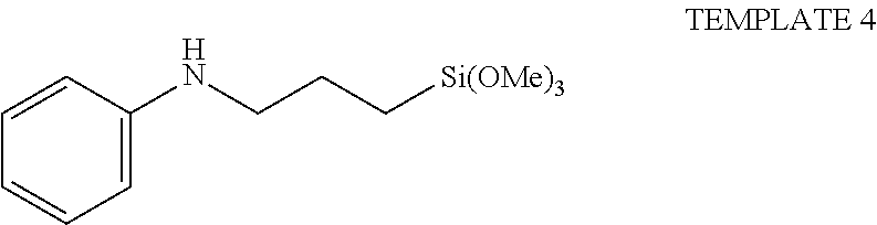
C1=CC(NCCC[Si(OMe)3])=CC=C1
